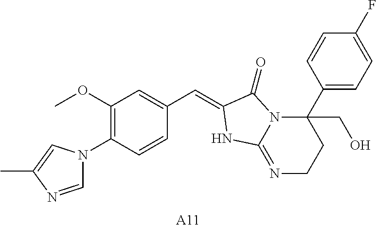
C1=NC(C)=CN1C1=C(OC)C=C(C=C2C(=O)N3C(C4=CC=C(F)C=C4)(CO)CCN=C3N2)C=C1.[A11]
